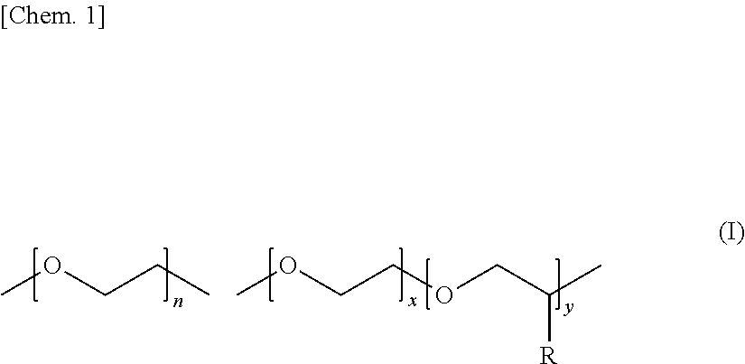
COCCC.COCCOCC(C)[R]
